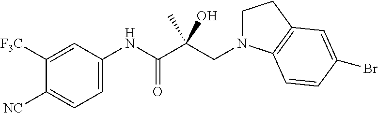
C(C(C(NC1=CC=C([NC])C([F3C])=C1)=O)(O)C)N1CCC2=C1C=CC(Br)=C2
